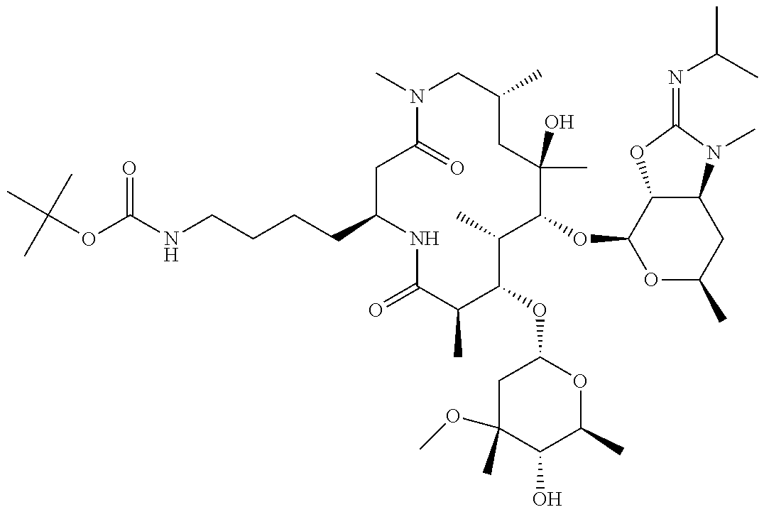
C1(CCCCNC(OC(C)(C)C)=O)CC(=O)N(C)CC(C)CC(C)(O)C(OC2OC(C)CC3C2OC(=NC(C)C)N3C)C(C)C(OC2CC(OC)(C)C(O)C(C)O2)C(C)C(=O)N1
